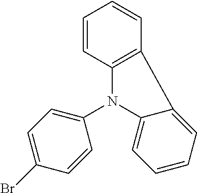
C12=C(C3=CC=CC=C3N1C1=CC=C(Br)C=C1)C=CC=C2
